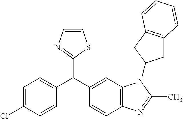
C1=C(Cl)C=CC(C(C2=CC3=C(C=C2)N=C(C)N3C2CC3=C(C2)C=CC=C3)C2=NC=CS2)=C1
